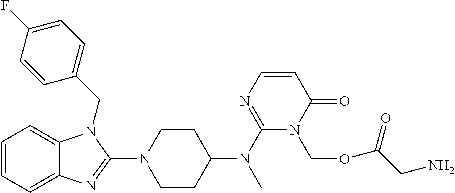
C1=CC=C2C(=C1)N(CC1=CC=C(F)C=C1)C(N1CCC(N(C3=NC=CC(=O)N3COC(CN)=O)C)CC1)=N2
